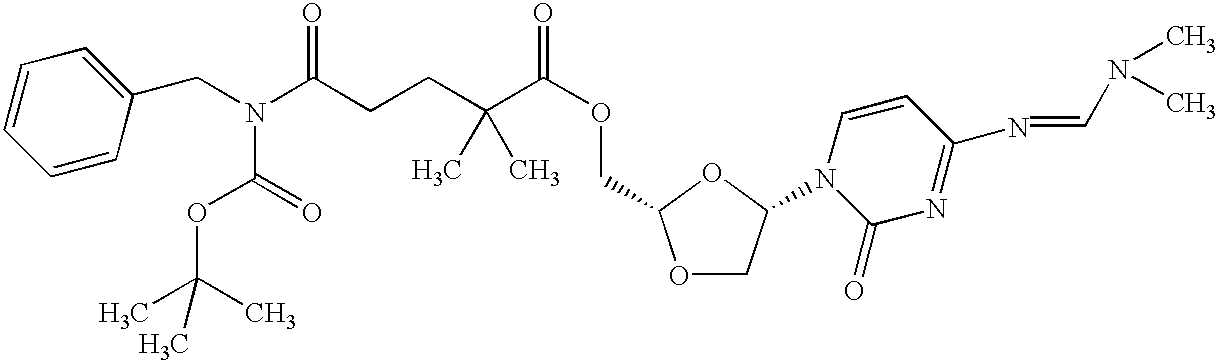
C1=CC(CN(C(CCC(C(OCC2OCC(N3C(=O)N=C(N=CN(C)C)C=C3)O2)=O)(C)C)=O)C(=O)OC(C)(C)C)=CC=C1
